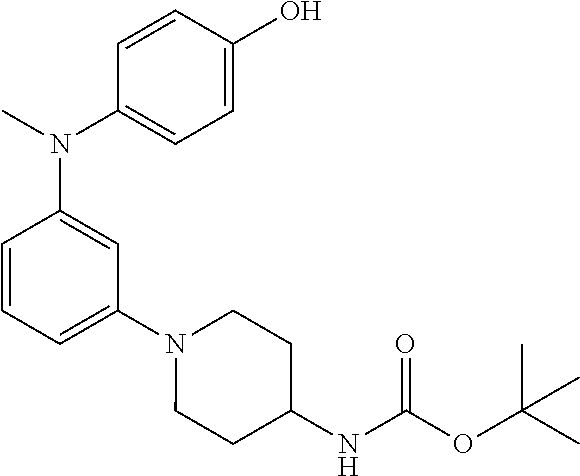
CN(C1=CC=C(O)C=C1)C1=CC(N2CCC(NC(OC(C)(C)C)=O)CC2)=CC=C1
